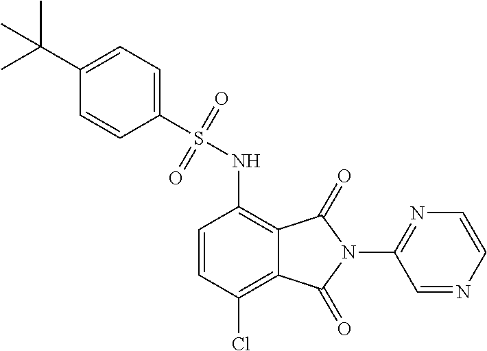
C1(S(NC2=C3C(=C(Cl)C=C2)C(=O)N(C2=NC=CN=C2)C3=O)(=O)=O)=CC=C(C(C)(C)C)C=C1
